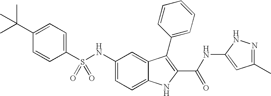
C1(C(C)(C)C)=CC=C(S(NC2=CC=C3C(=C2)C(C2=CC=CC=C2)=C(C(NC2=CC(C)=NN2)=O)N3)(=O)=O)C=C1
